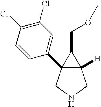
C12([H])C(C3=CC(Cl)=C(Cl)C=C3)(CNC1)C2COC
